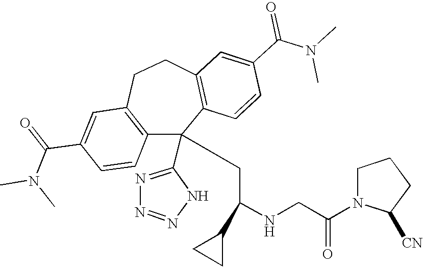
C1(C(=O)N(C)C)=CC2=C(C=C1)C(C1=NN=NN1)(CC(NCC(N1C([CN])CCC1)=O)C1CC1)C1=C(CC2)C=C(C(N(C)C)=O)C=C1
